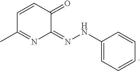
C1=C(NN=C2C(=O)C=CC(C)=N2)C=CC=C1
